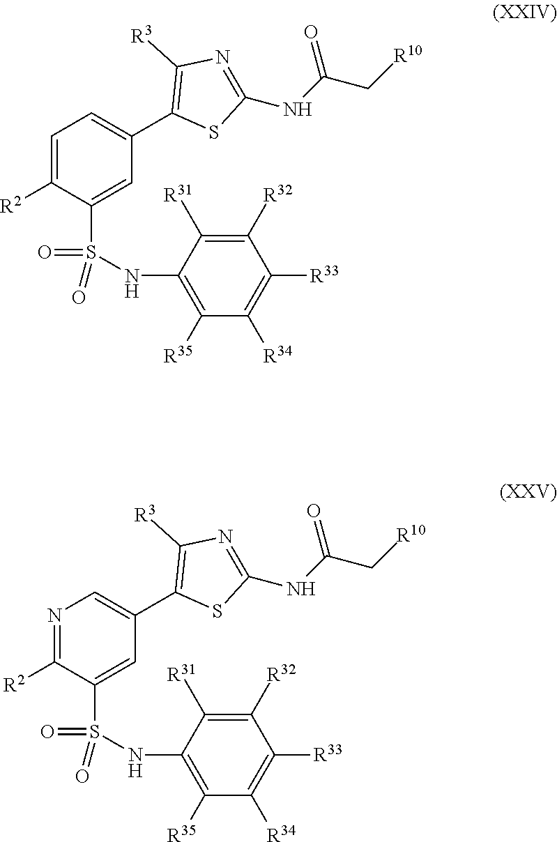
C1=C([R2])C(S(=O)(=O)NC2=C([R35])C([R34])=C([R33])C([R32])=C2[R31])=CC(C2=C([R3])N=C(NC(C[R10])=O)S2)=C1.N1=C([R2])C(S(=O)(=O)NC2=C([R35])C([R34])=C([R33])C([R32])=C2[R31])=CC(C2=C([R3])N=C(NC(C[R10])=O)S2)=C1
